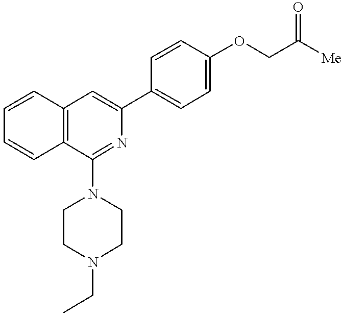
C1=CC2=C(C=C1)C=C(C1=CC=C(OCC([Me])=O)C=C1)N=C2N1CCN(CC)CC1
